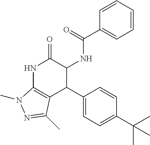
N1C2=C(C(C3=CC=C(C(C)(C)C)C=C3)C(NC(=O)C3=CC=CC=C3)C1=O)C(C)=NN2C
